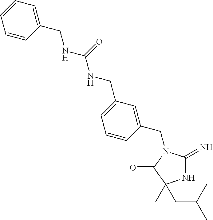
N1C(=N)N(CC2=CC(CNC(NCC3=CC=CC=C3)=O)=CC=C2)C(=O)C1(C)CC(C)C
